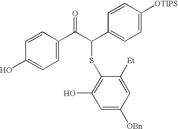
C1=CC(O)=CC=C1C(C(C1=CC=C([OTIPS])C=C1)SC1=C(O)C=C([OBn])C=C1[Et])=O
